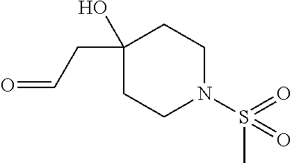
C1(CC=O)(O)CCN(S(C)(=O)=O)CC1
